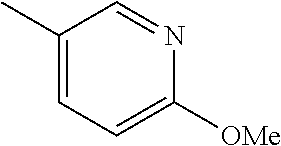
C1(C)=CC=C([OMe])N=C1
